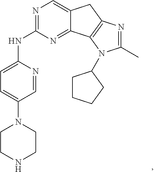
C12=CN=C(NC3=CC=C(N4CCNCC4)C=N3)N=C1C1=C(C2)N=C(C)N1C1CCCC1
